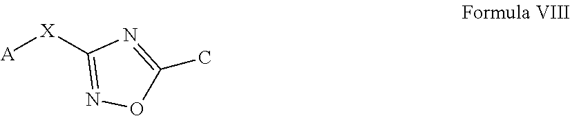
O1C(C)=NC([X][A])=N1
